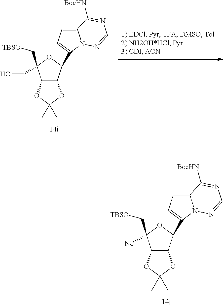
C12C(C(C3=CC=C4N3N=CN=C4[BocHN])OC1(C[TBSO])[NC])OC(C)(C)O2.C12C(C(C3=CC=C4N3N=CN=C4[BocHN])OC1(C[TBSO])CO)OC(C)(C)O2
